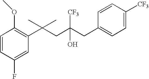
C1(F)=CC(C(CC(CC2=CC=C([CF3])C=C2)(O)[CF3])(C)C)=C(OC)C=C1
